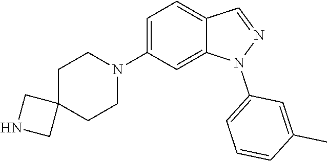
C1C2(CCN(C3=CC=C4C(=C3)N(C3=CC=CC(C)=C3)N=C4)C1)CNC2
